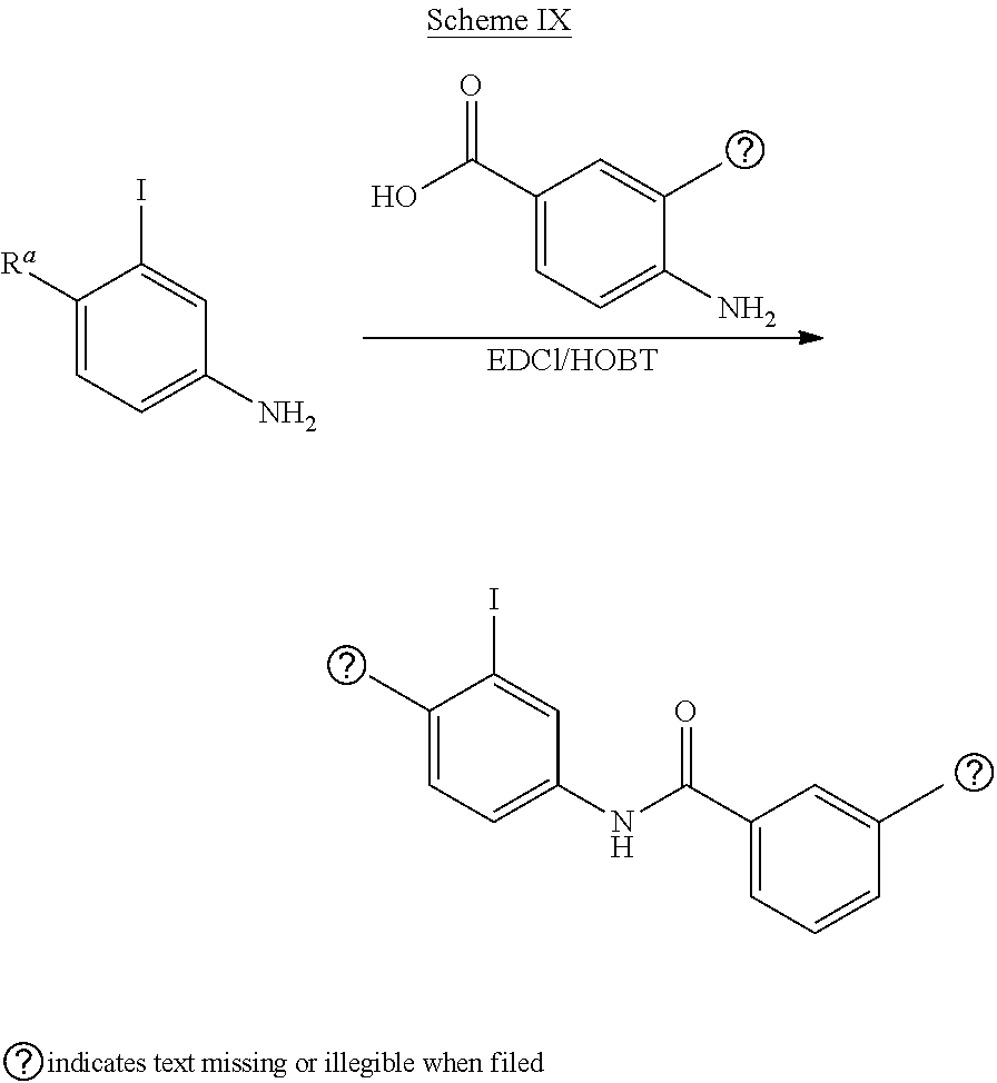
C1(C(O)=O)=CC=C(N)C(C)=C1.C1([Ra])=CC=C(N)C=C1I.C1(C)=CC=C(NC(C2=CC=CC(C)=C2)=O)C=C1I
